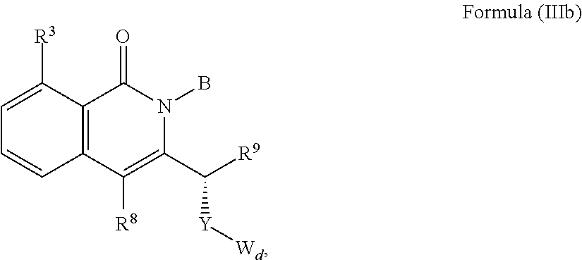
C1=C([R3])C2=C(C=C1)C([R8])=C(C([R9])[Y][Wd])N(B)C2=O
